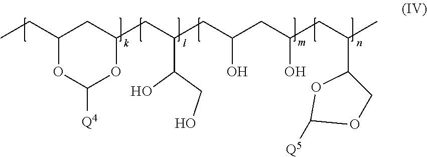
C1(CC)OC([Q4])OC(CC(CC(CC(CC(C)C2OC([Q5])OC2)O)O)C(O)CO)C1
